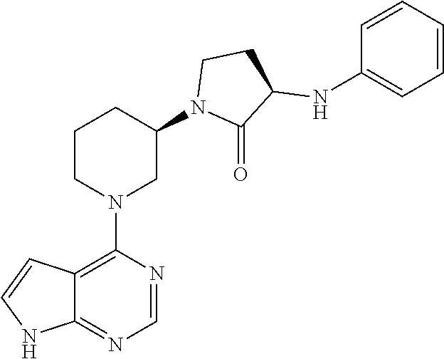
C1(N2CC(N3C(=O)C(NC4=CC=CC=C4)CC3)CCC2)=C2C(=NC=N1)NC=C2
